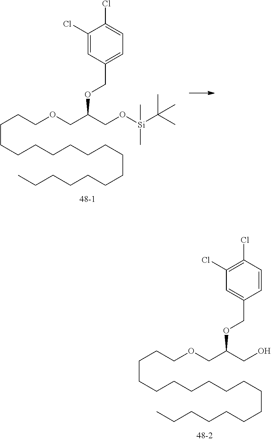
C(OCC(CO)OCC1=CC(Cl)=C(Cl)C=C1)CCCCCCCCCCCCCCCCC.C(OCC(CO[Si](C(C)(C)C)(C)C)OCC1=CC=C(Cl)C(Cl)=C1)CCCCCCCCCCCCCCCCC
